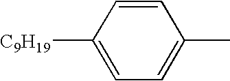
C1=C([C9H19])C=CC(C)=C1
